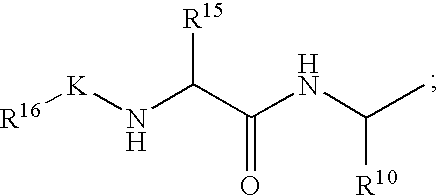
[R16][K]NC(C(NC(C)[R10])=O)[R15]
